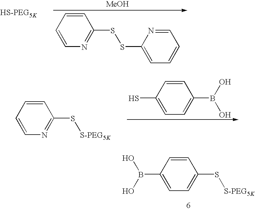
OB(O)C1=CC=C(S[S-PEG5K])C=C1.[MeOH].C1=CC=CN=C1SSC1=CC=CC=N1.C1=CC(S)=CC=C1B(O)O.C1=CC=CN=C1S[S-PEG5K]
